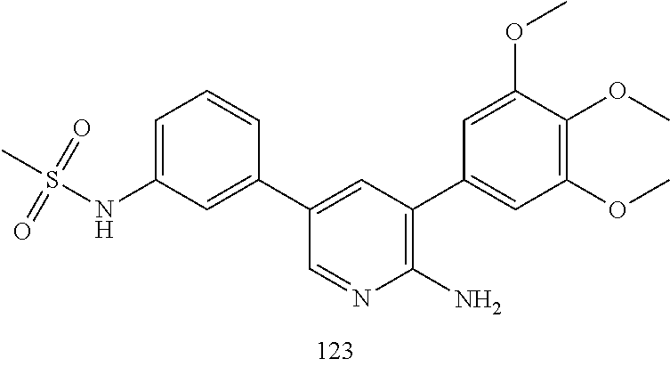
N1=CC(C2=CC(NS(C)(=O)=O)=CC=C2)=CC(C2=CC(OC)=C(OC)C(OC)=C2)=C1N
